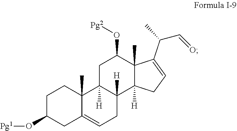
C1C(O[Pg1])CC2=CCC3([H])C([H])(C2(C)C1)CC(O[Pg2])C1(C)C3([H])CC=C1C(C=O)C
